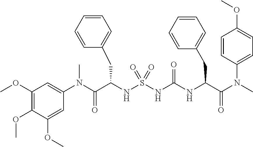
C1(OC)=C(OC)C(OC)=CC(N(C(C(NS(NC(NC(C(N(C)C2=CC=C(OC)C=C2)=O)CC2=CC=CC=C2)=O)(=O)=O)CC2=CC=CC=C2)=O)C)=C1
